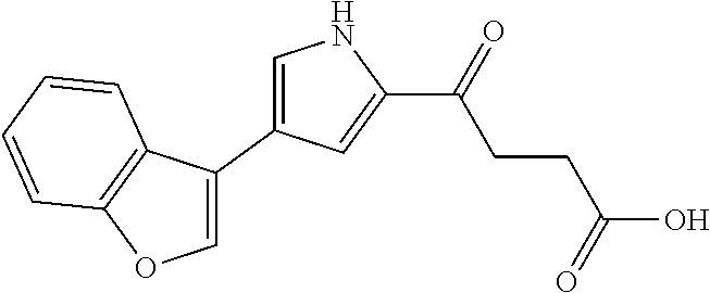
C1=C(C2=CNC(C(=O)CCC(=O)O)=C2)C2=C(O1)C=CC=C2
